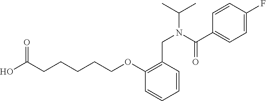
C(CCCOC1=C(CN(C(C)C)C(C2=CC=C(F)C=C2)=O)C=CC=C1)CC(O)=O
